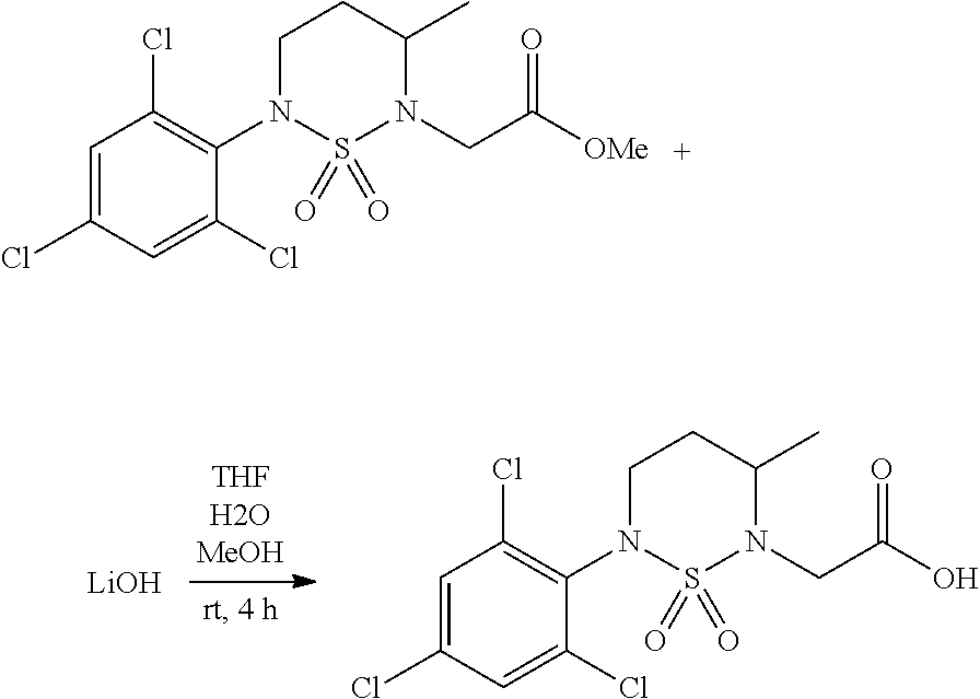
[LiOH].C1=C(Cl)C=C(Cl)C(N2S(=O)(=O)N(CC(O)=O)C(C)CC2)=C1Cl.C1=C(Cl)C=C(Cl)C(N2S(=O)(=O)N(CC([OMe])=O)C(C)CC2)=C1Cl
